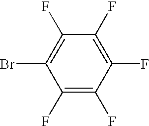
C1(F)=C(F)C(F)=C(F)C(F)=C1Br
